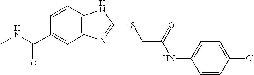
C12=C(C=CC(C(NC)=O)=C1)NC(SCC(NC1=CC=C(Cl)C=C1)=O)=N2
